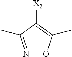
N1=C(C)C([X2])=C(C)O1
